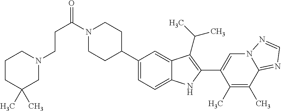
C(C(=O)N1CCC(C2=CC=C3C(=C2)C(C(C)C)=C(C2=CN4C(=NC=N4)C(C)=C2C)N3)CC1)CN1CCCC(C)(C)C1
